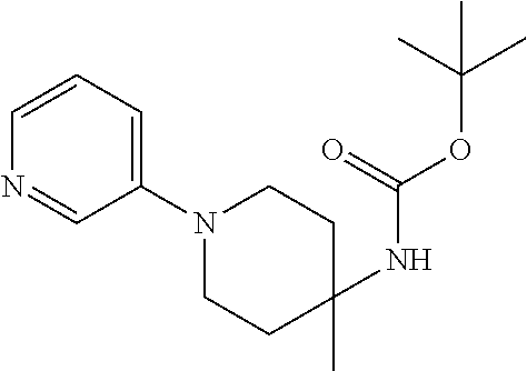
C1=CC=C(N2CCC(NC(OC(C)(C)C)=O)(C)CC2)C=N1
